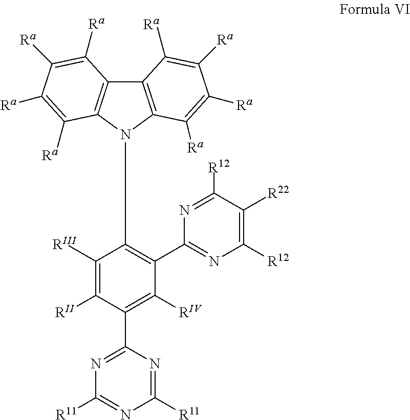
C12=C(N(C3=C(C4=NC([R12])=C([R22])C([R12])=N4)C([RIV])=C(C4=NC([R11])=NC([R11])=N4)C([RII])=C3[RIII])C3=C1C([Ra])=C([Ra])C([Ra])=C3[Ra])C([Ra])=C([Ra])C([Ra])=C2[Ra]
